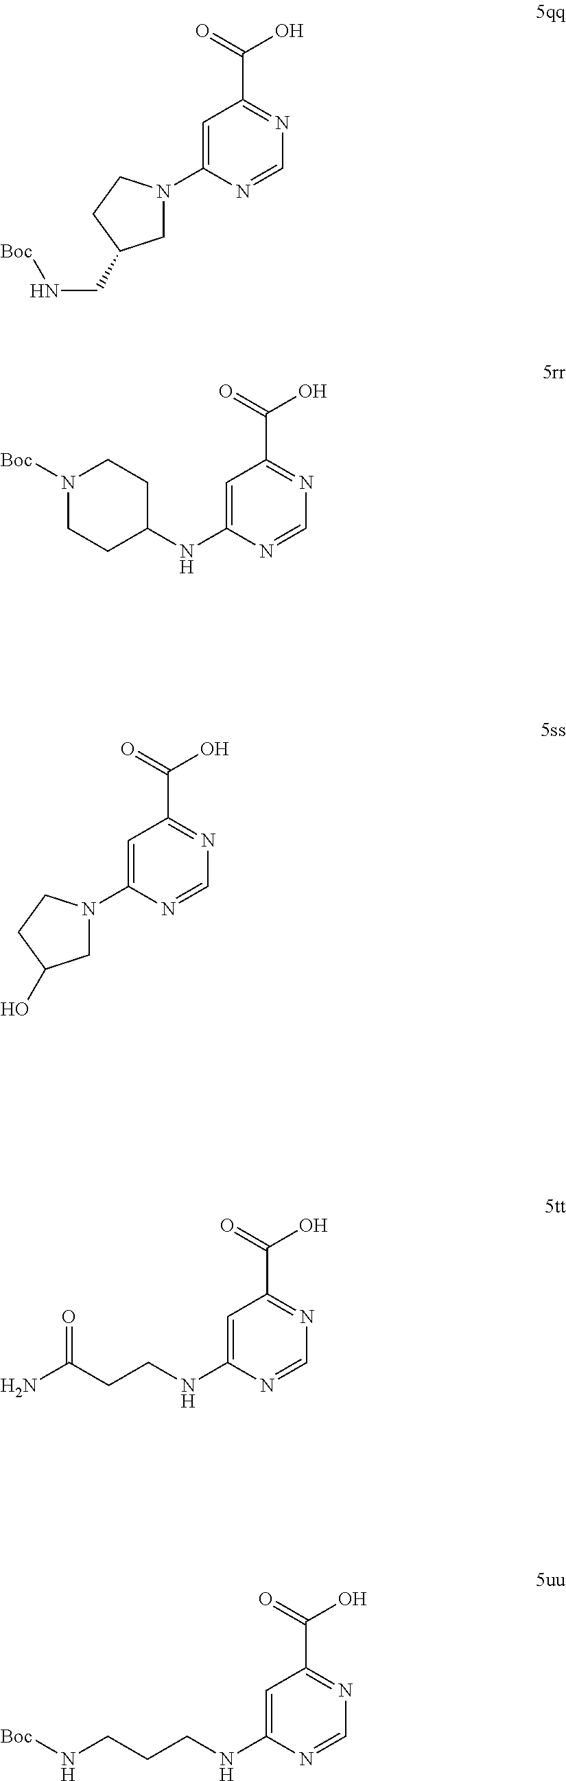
C1=C(N2CC(CN[Boc])CC2)N=CN=C1C(=O)O.C1=C(NC2CCN([Boc])CC2)N=CN=C1C(=O)O.C1=C(NCCC(N)=O)N=CN=C1C(=O)O.C1=C(N2CC(O)CC2)N=CN=C1C(=O)O.C1=C(NCCCN[Boc])N=CN=C1C(=O)O
